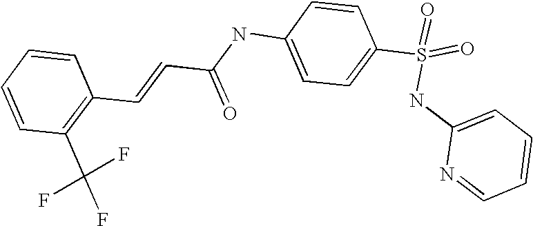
C(=CC(NC1=CC=C(S(NC2=CC=CC=N2)(=O)=O)C=C1)=O)C1=C(C(F)(F)F)C=CC=C1
